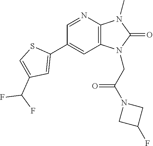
C1(C2=CC(C(F)F)=CS2)=CC2=C(N=C1)N(C)C(=O)N2CC(N1CC(F)C1)=O
